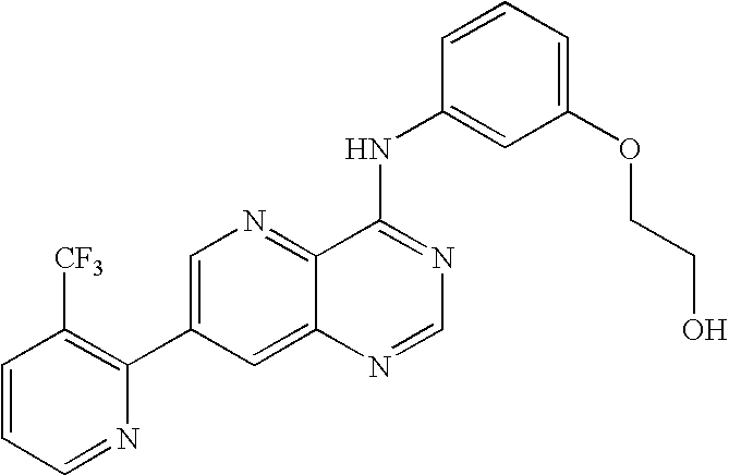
C1=CC=NC(C2=CN=C3C(=C2)N=CN=C3NC2=CC(OCCO)=CC=C2)=C1[CF3]
